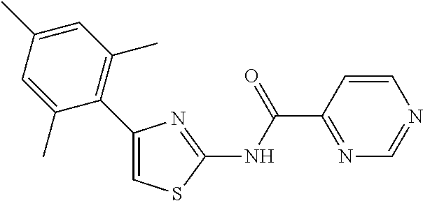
C1=CC(C(NC2=NC(C3=C(C)C=C(C)C=C3C)=CS2)=O)=NC=N1
